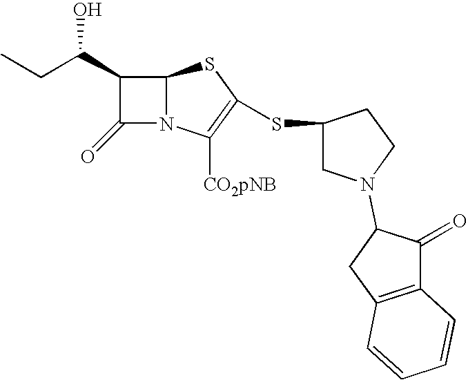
C12N(C([CO2pNB])=C(SC3CN(C4C(=O)C5=C(C4)C=CC=C5)CC3)S1)C(=O)C2C(CC)O
